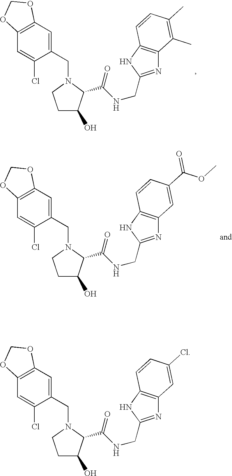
C1(CN2CCC(O)C2C(NCC2=NC3=C(N2)C=CC(C)=C3C)=O)=CC2=C(C=C1Cl)OCO2.C1(CN2CCC(O)C2C(NCC2=NC3=C(N2)C=CC(C(OC)=O)=C3)=O)=CC2=C(C=C1Cl)OCO2.C1(CN2CCC(O)C2C(NCC2=NC3=C(N2)C=CC(Cl)=C3)=O)=CC2=C(C=C1Cl)OCO2
